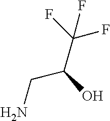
NCC(C(F)(F)F)O
